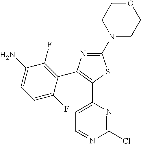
C1(N2CCOCC2)=NC(C2=C(F)C(N)=CC=C2F)=C(C2=CC=NC(Cl)=N2)S1
